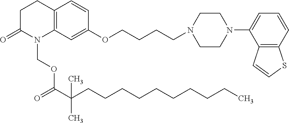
C12=C(C=C(OCCCCN3CCN(C4=CC=CC5=C4C=CS5)CC3)C=C1)N(COC(C(CCCCCCCCCC)(C)C)=O)C(=O)CC2
